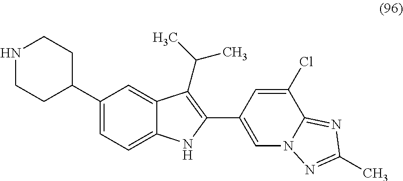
N1CCC(C2=CC=C3C(=C2)C(C(C)C)=C(C2=CN4C(=NC(C)=N4)C(Cl)=C2)N3)CC1
